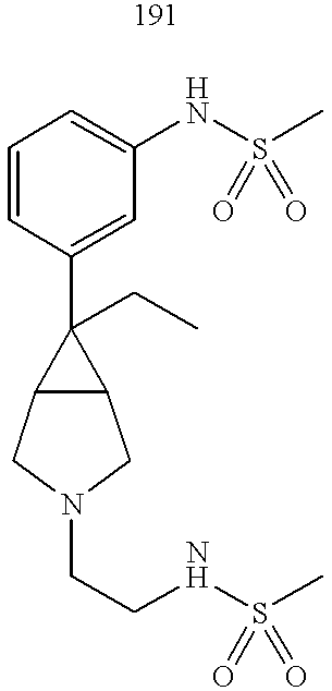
C1=CC(C2(CC)C3C2CN(CCNS(C)(=O)=O)C3)=CC(NS(C)(=O)=O)=C1
